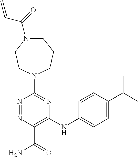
N1=NC(C(N)=O)=C(NC2=CC=C(C(C)C)C=C2)N=C1N1CCN(C(C=C)=O)CCC1
